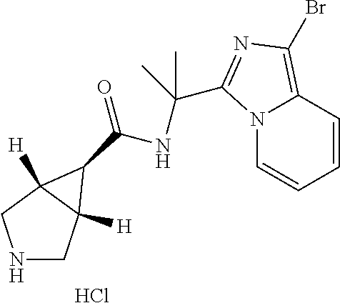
N1CC2([H])C([H])(C1)C2C(=O)NC(C1=NC(Br)=C2N1C=CC=C2)(C)C.Cl
